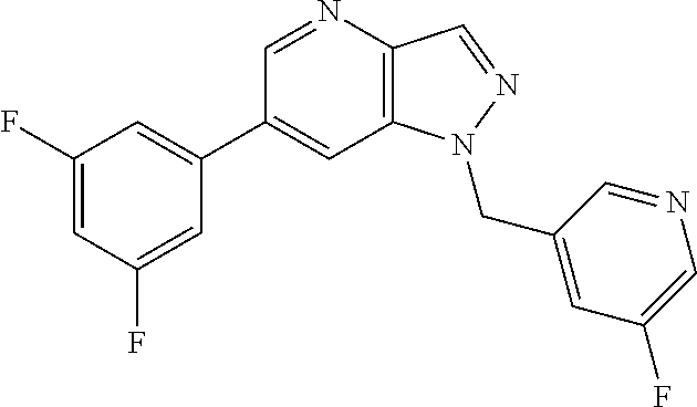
C1(C2=CC(F)=CC(F)=C2)=CC2=C(C=NN2CC2=CC(F)=CN=C2)N=C1
